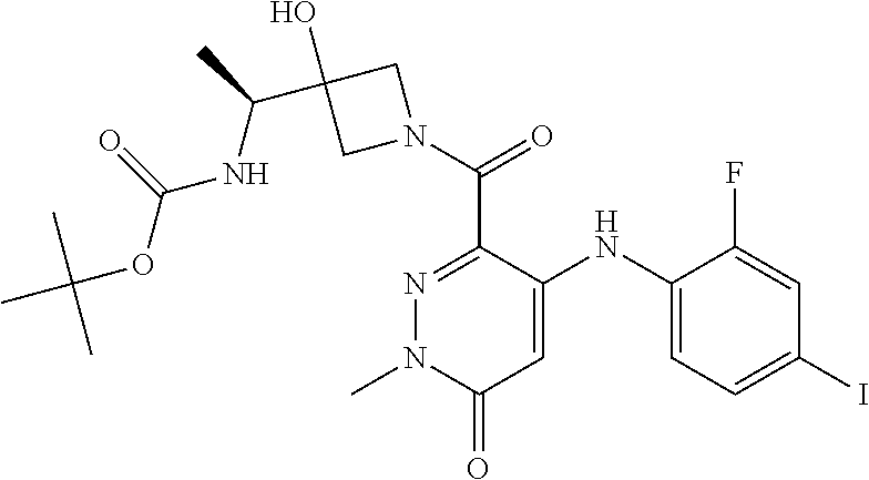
N1=C(C(N2CC(O)(C(C)NC(OC(C)(C)C)=O)C2)=O)C(NC2=CC=C(I)C=C2F)=CC(=O)N1C
